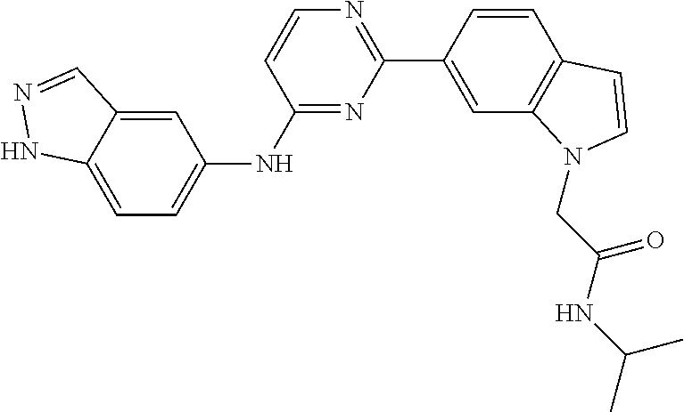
C12=CC=C(NC3=NC(C4=CC5=C(C=C4)C=CN5CC(NC(C)C)=O)=NC=C3)C=C1C=NN2
